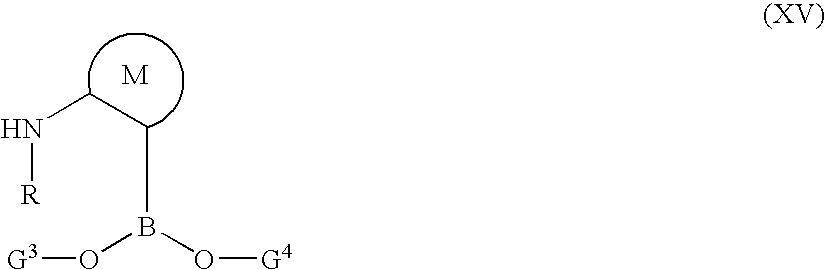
N([R])CCB(O[G3])O[G4]
